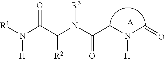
[A].N(C(CN(C=O)[H])=O)(C(C(N([R1])[H])=O)[R2])[R3]
